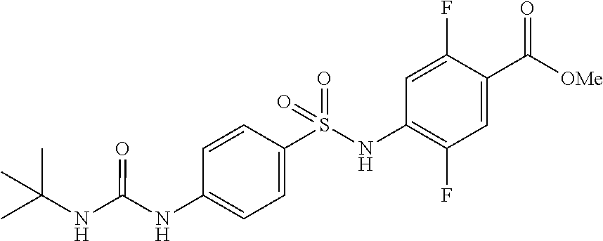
C1=CC(S(NC2=C(F)C=C(C([OMe])=O)C(F)=C2)(=O)=O)=CC=C1NC(NC(C)(C)C)=O
